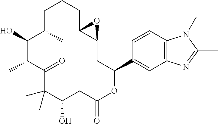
C1C(C)C(O)C(C)C(=O)C(C)(C)C(O)CC(=O)OC(C2=CC3=C(C=C2)N(C)C(C)=N3)CC2C(CC1)O2
